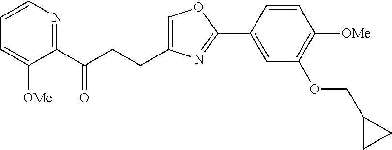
C1=C(CCC(C2=NC=CC=C2[OMe])=O)N=C(C2=CC(OCC3CC3)=C([OMe])C=C2)O1
